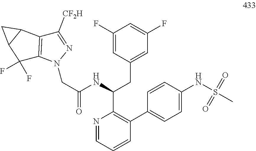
N1=CC=CC(C2=CC=C(NS(C)(=O)=O)C=C2)=C1C(NC(CN1N=C([CF2H])C2=C1C(F)(F)C1C2C1)=O)CC1=CC(F)=CC(F)=C1
